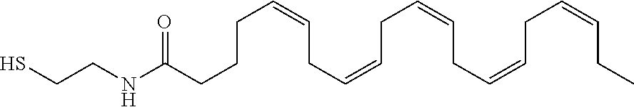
C(CCCC=CCC=CCC=CCC=CCC=CCC)(=O)NCCS
